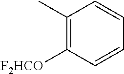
C1(C)=C([F2HCO])C=CC=C1
